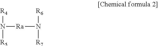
[R6]N([Ra]N([R4])[R5])[R7]
